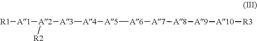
[R1][A1][A2]([A3][A4][A5][A6][A7][A8][A9][A10][R3])[R2]
